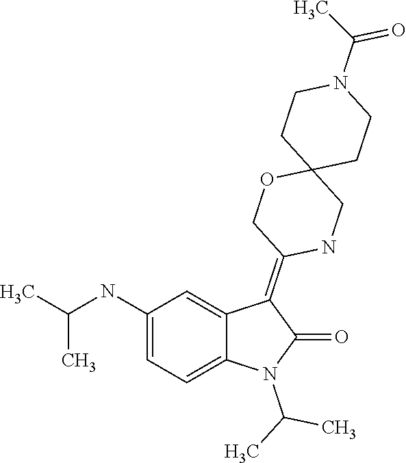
CC(N1C(=O)C(=C2COC3(CN2)CCN(C(C)=O)CC3)C2=CC(NC(C)C)=CC=C12)C
